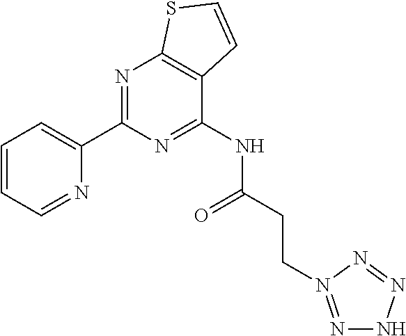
C1=CC=NC(C2=NC3=C(C=CS3)C(NC(CCN3=NNN=N3)=O)=N2)=C1
